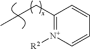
C1(CCC)=[N+]([R2])C=CC=C1
